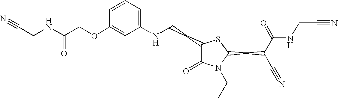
C1=CC=C(NCCC2C(=O)N(CC)C(CC(C#N)C(=O)NCC#N)S2)C=C1OCC(NCC#N)=O
